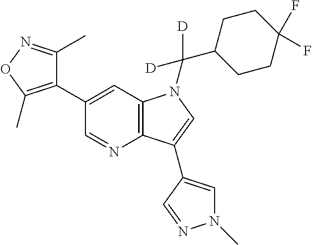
C12=C(C=C(C3=C(C)ON=C3C)C=N1)N(C(C1CCC(F)(F)CC1)([D])[D])C=C2C1=CN(C)N=C1
